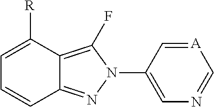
C1=C([R])C2=C(F)N(C3=CN=C[A]=C3)N=C2C=C1
